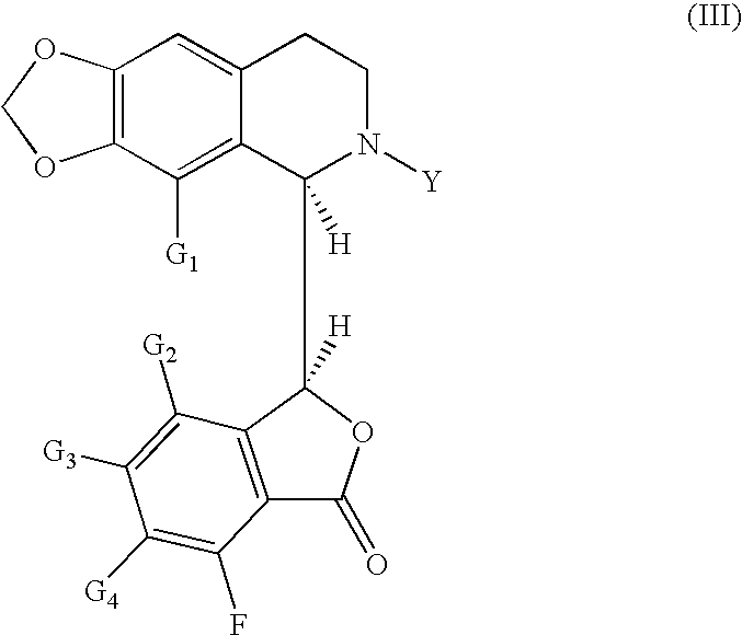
C1(=O)OC(C2([H])C3=C([G1])C4=C(OCO4)C=C3CCN2[Y])([H])C2=C1C(F)=C([G4])C([G3])=C2[G2]
